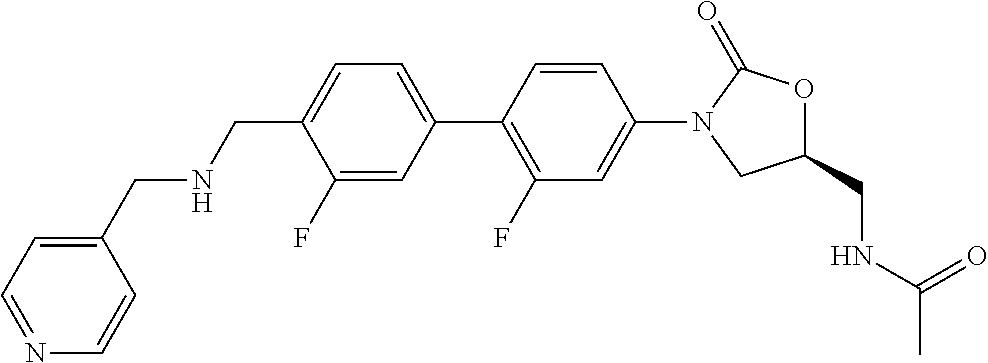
C(C1=CC=C(C2=C(F)C=C(N3CC(CNC(C)=O)OC3=O)C=C2)C=C1F)NCC1=CC=NC=C1
